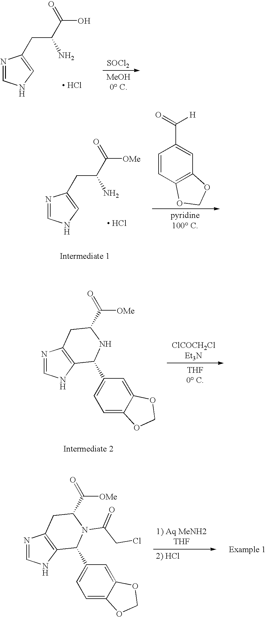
N1=CNC=C1CC(C(O)=O)N.[ HCl].[SOCl2].N1=CNC=C1CC(C([OMe])=O)N.[ HCl].C1=CC2=C(C=C1C([H])=O)OCO2.N1=CNC2=C1CC(C([OMe])=O)NC2C1=CC=C2C(=C1)OCO2.N1=CNC2=C1CC(C([OMe])=O)N(C(CCl)=O)C2C1=CC=C2C(=C1)OCO2
